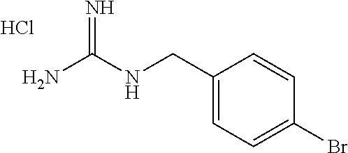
Cl.C1(CNC(N)=N)=CC=C(Br)C=C1
